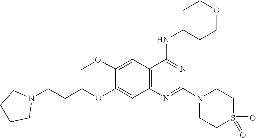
O=S1(=O)CCN(C2=NC3=C(C=C(OC)C(OCCCN4CCCC4)=C3)C(NC3CCOCC3)=N2)CC1
